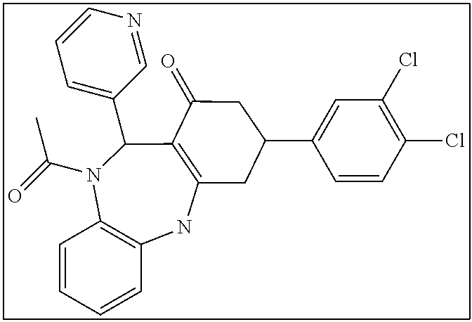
C1=CC=CC2=C1N(C(=O)C)C(C1=CC=CN=C1)C1=C(N2)CC(C2=CC(Cl)=C(Cl)C=C2)CC1=O
